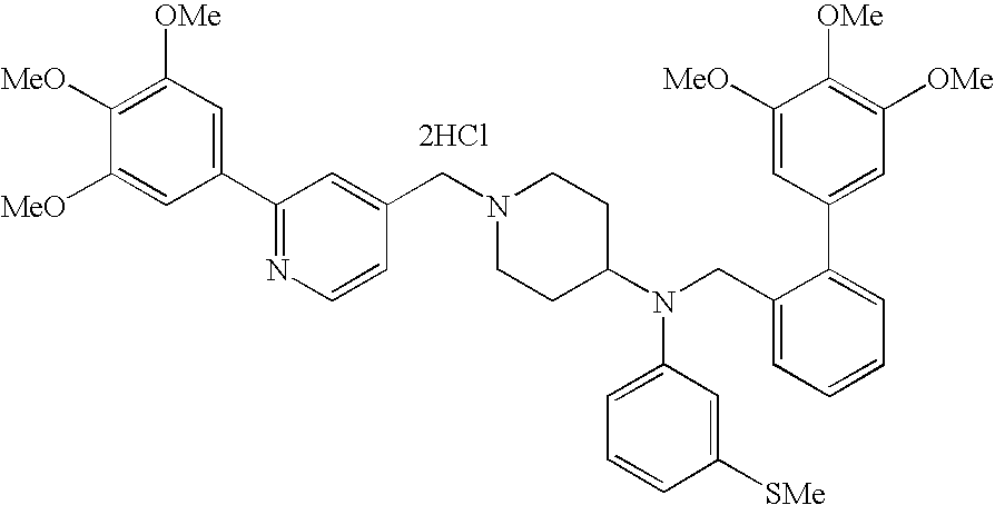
C1(C2=NC=CC(CN3CCC(N(CC4=CC=CC=C4C4=CC([OMe])=C([OMe])C([MeO])=C4)C4=CC=CC([SMe])=C4)CC3)=C2)=CC([OMe])=C([MeO])C([MeO])=C1.[2HCl]
